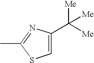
C1(C([Me])([Me])[Me])=CSC(C)=N1
